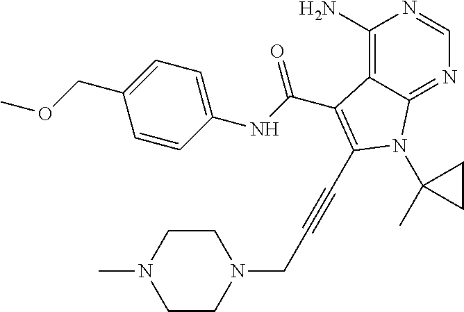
C1(N)=C2C(=NC=N1)N(C1(C)CC1)C(C#CCN1CCN(C)CC1)=C2C(NC1=CC=C(COC)C=C1)=O
